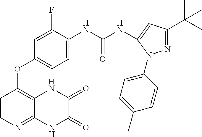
C1=CN=C2C(=C1OC1=CC=C(NC(NC3=CC(C(C)(C)C)=NN3C3=CC=C(C)C=C3)=O)C(F)=C1)NC(=O)C(=O)N2
